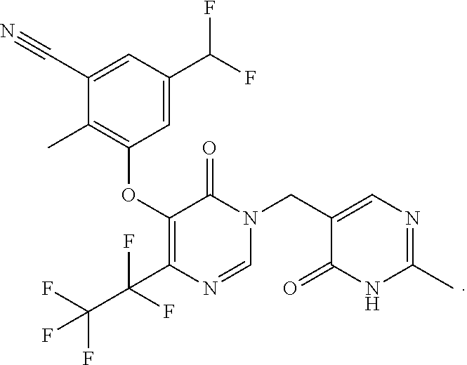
C1(C#N)=CC(C(F)F)=CC(OC2=C(C(F)(F)C(F)(F)F)N=CN(CC3=CN=C(C)NC3=O)C2=O)=C1C
